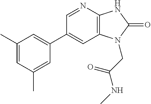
C1(C2=CC(C)=CC(C)=C2)=CC2=C(N=C1)NC(=O)N2CC(NC)=O
